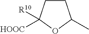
C1CC([R10])([HOOC])OC1C
